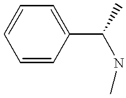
C1=CC(C(NC)C)=CC=C1
